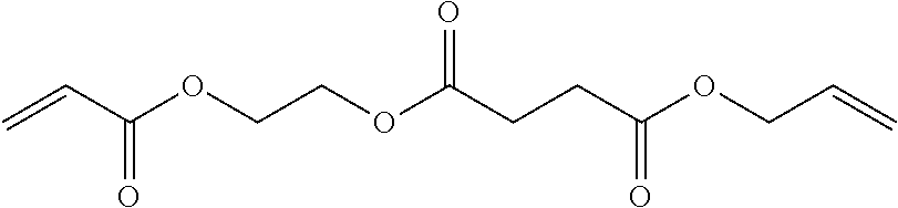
C=CC(OCCOC(CCC(OCC=C)=O)=O)=O
